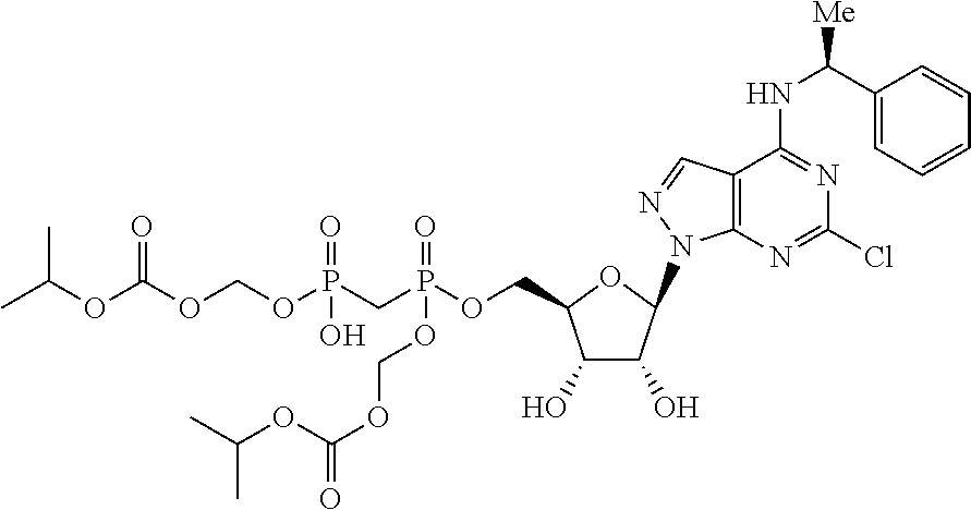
N1(C2C(O)C(O)C(COP(CP(OCOC(OC(C)C)=O)(=O)O)(=O)OCOC(=O)OC(C)C)O2)N=CC2=C1N=C(Cl)N=C2NC(C1=CC=CC=C1)[Me]
